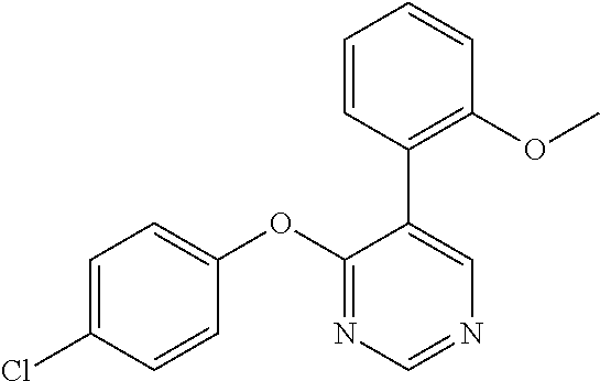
C1=C(Cl)C=CC(OC2=NC=NC=C2C2=C(OC)C=CC=C2)=C1
